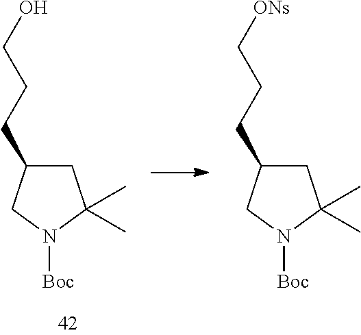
C1C(CCCO)CN([Boc])C1(C)C.C1C(CCC[ONs])CN([Boc])C1(C)C
